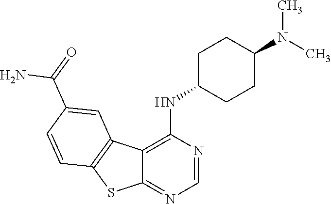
C12=C(NC3CCC(N(C)C)CC3)N=CN=C1SC1=C2C=C(C(=O)N)C=C1
